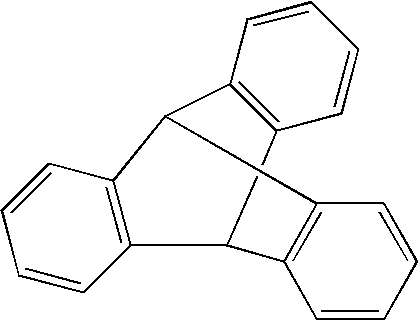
C1=CC=CC2=C1C1C3=C(C=CC=C3)C2C2=C1C=CC=C2
